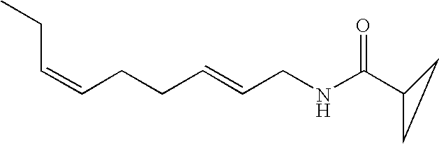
C(=CCCC=CCNC(C1CC1)=O)CC
